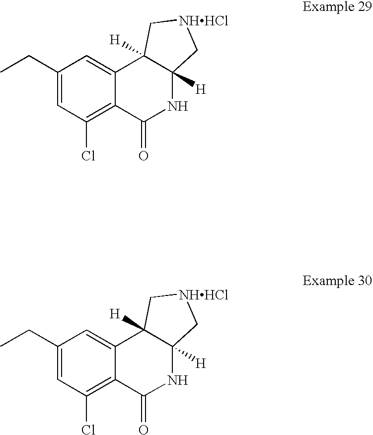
C1(CC)=CC(Cl)=C2C(=C1)C1([H])C([H])(NC2=O)C[NHHCl]C1.C1(CC)=CC(Cl)=C2C(=C1)C1([H])C([H])(NC2=O)C[NHHCl]C1
